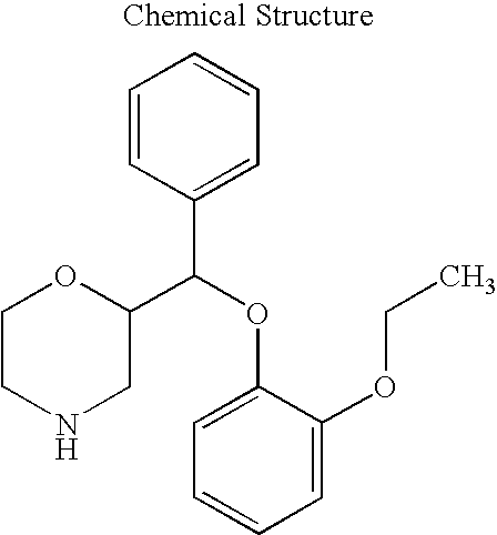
C1CNCC(C(OC2=CC=CC=C2OCC)C2=CC=CC=C2)O1
